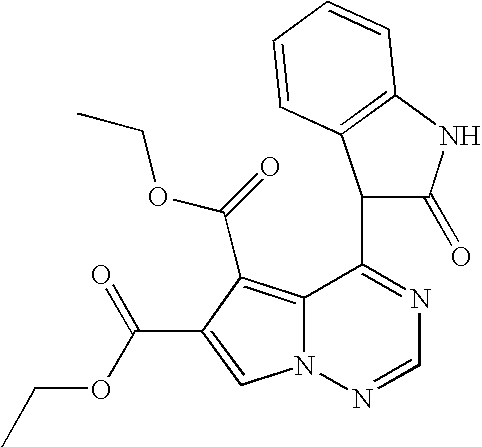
C12=C(C(OCC)=O)C(C(OCC)=O)=CN1N=CN=C2C1C(=O)NC2=C1C=CC=C2
